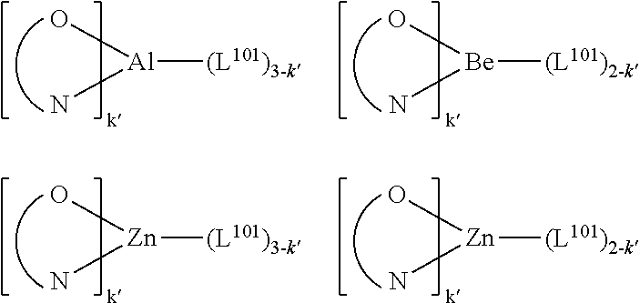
[Al]([(L101)3-k])(O)N.[Be]([(L101)2-k])(O)N.[Zn]([(L101)3-k])(O)N.[Zn]([(L101)2-k])(O)N
